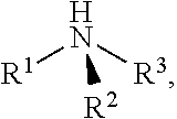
N([R1])([R3])[R2]
